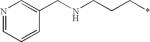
N1=CC=CC(CNCCC*)=C1
